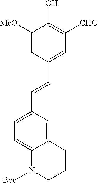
C(=CC1=CC([CHO])=C(O)C([MeO])=C1)C1=CC=C2C(=C1)CCCN2[Boc]
